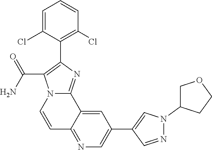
C1=C(Cl)C(C2=C(C(N)=O)N3C(=N2)C2=CC(C4=CN(C5CCOC5)N=C4)=CN=C2C=C3)=C(Cl)C=C1
